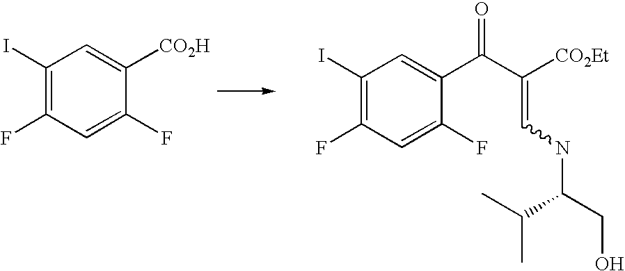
[CO2H]C1=CC(I)=C(F)C=C1F.C(=CNC(CO)C(C)C)(C(C1=CC(I)=C(F)C=C1F)=O)[CO2Et]
